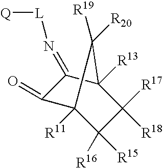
C12([R13])C([R17])([R18])C([R15])([R16])C([R11])(C1([R19])[R20])C(=O)C2=N[L][Q]
